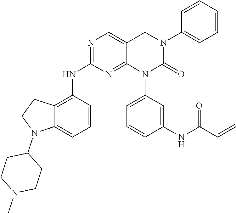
N1=C(NC2=C3C(=CC=C2)N(C2CCN(C)CC2)CC3)N=C2C(=C1)CN(C1=CC=CC=C1)C(=O)N2C1=CC=CC(NC(C=C)=O)=C1
